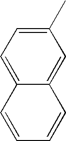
C1=CC2=CC=C(C)C=C2C=C1
